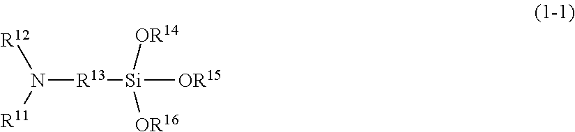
N([R13][Si]([OR16])([OR14])[OR15])([R11])[R12]
